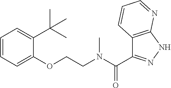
C1=CC=C(OCCN(C(=O)C2=NNC3=C2C=CC=N3)C)C(C(C)(C)C)=C1
